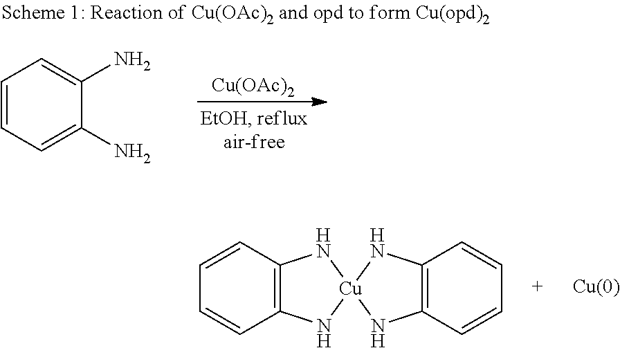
[Cu(OAc)2].C1=CC=C(N)C(N)=C1.C12=C(C=CC=C1)N[Cu]1(N2)NC2=C(N1)C=CC=C2
